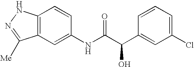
C12=C(C=C(NC(C(C3=CC(Cl)=CC=C3)O)=O)C=C1)C([Me])=NN2
